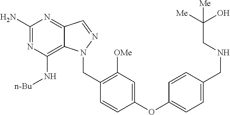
C1(N)=NC(N[n-Bu])=C2C(=N1)C=NN2CC1=C([OMe])C=C(OC2=CC=C(CNCC(O)([Me])[Me])C=C2)C=C1
